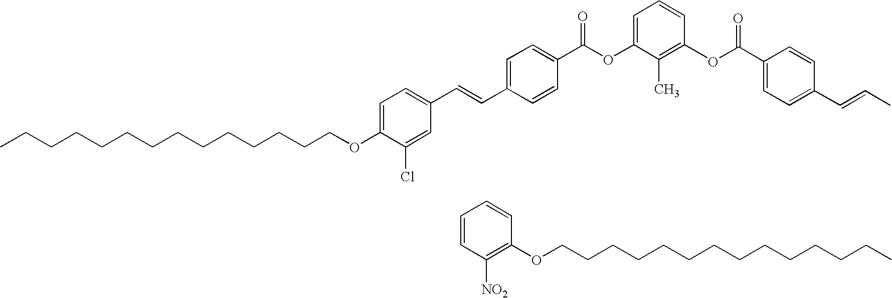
CCCCCCCCCCCCCCOC1=C([NO2])C=CC=C1.CCCCCCCCCCCCCCOC1=CC=C(C=CC2=CC=C(C(OC3=CC=CC(OC(C4=CC=C(C=CC)C=C4)=O)=C3C)=O)C=C2)C=C1Cl
